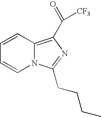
C1=CC2=C(C([CF3])=O)N=C(CCCC)N2C=C1
